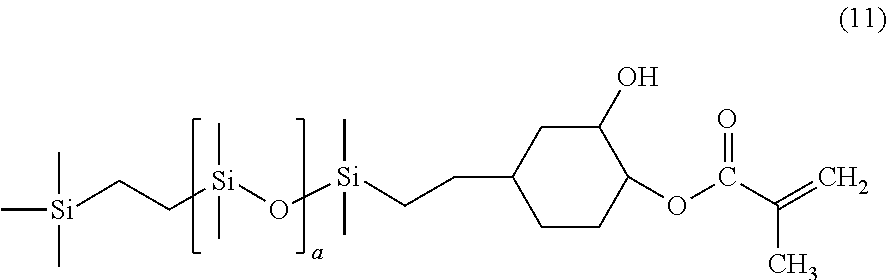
C[Si](CC[Si](O[Si](CCC1CCC(OC(C(=C)C)=O)C(O)C1)(C)C)(C)C)(C)C
